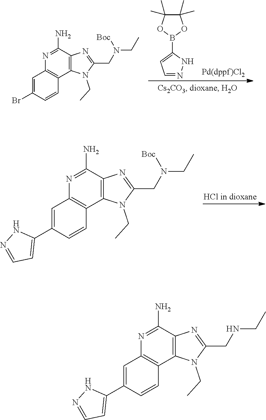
C1=NNC(B2OC(C)(C)C(C)(C)O2)=C1.C12=C(C(N)=NC3=C1C=CC(Br)=C3)N=C(CN(CC)[Boc])N2CC.C12=C(C(N)=NC3=C1C=CC(C1=CC=NN1)=C3)N=C(CN(CC)[Boc])N2CC.C12=C(C(N)=NC3=C1C=CC(C1=CC=NN1)=C3)N=C(CNCC)N2CC
